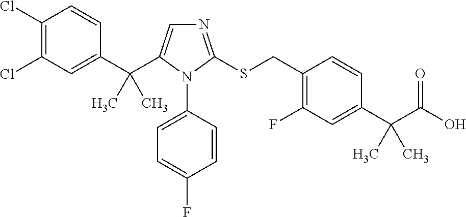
C1(Cl)=C(Cl)C=C(C(C2=CN=C(SCC3=C(F)C=C(C(C(O)=O)(C)C)C=C3)N2C2=CC=C(F)C=C2)(C)C)C=C1
